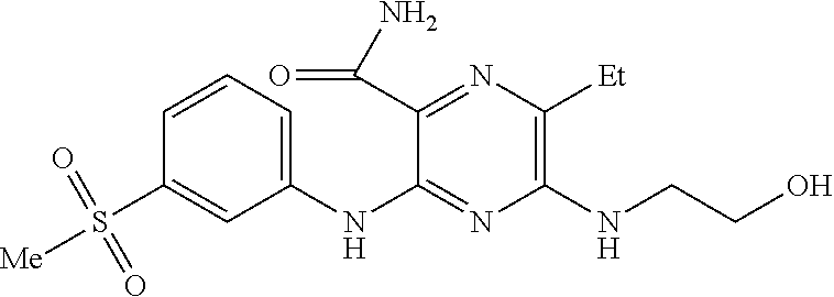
C1(NC2=NC(NCCO)=C([Et])N=C2C(N)=O)=CC=CC(S([Me])(=O)=O)=C1
